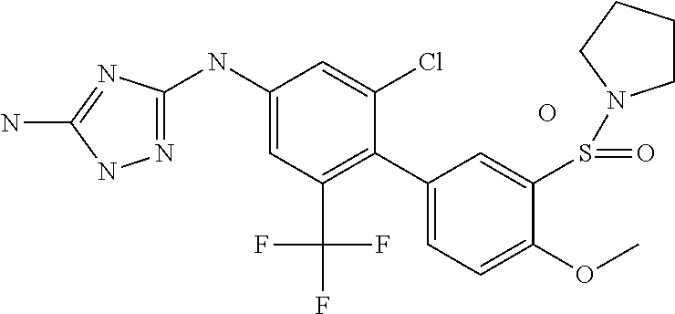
N1=C(NC2=CC(C(F)(F)F)=C(C3=CC=C(OC)C(S(=O)N4CCCC4)=C3)C(Cl)=C2)N=C(N)N1.O
